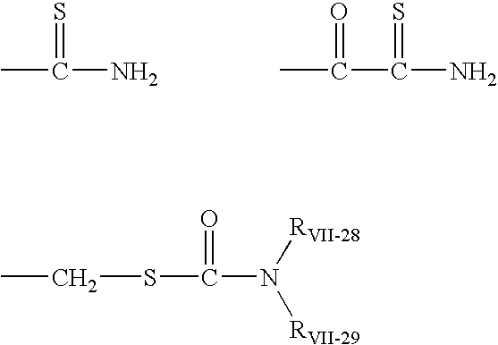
CC(=S)N.C(C(=S)N)(C)=O.S(C(=O)N([RVII-28])[RVII-29])CC
